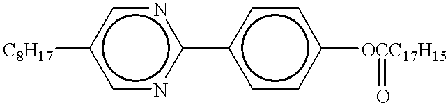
c1nc(-c2ccc([OCC17H15]=O)cc2)ncc1[C8H17]
